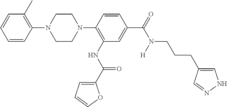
C1CN(C2=C(NC(C3=CC=CO3)=O)C=C(C(=O)N(CCCC3=CNN=C3)[H])C=C2)CCN1C1=C(C)C=CC=C1
